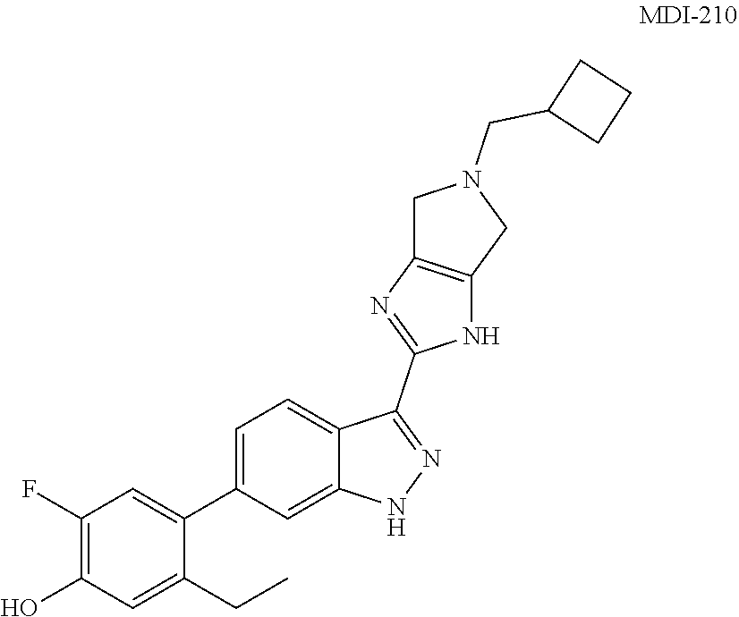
C1(CN2CC3=C(C2)NC(C2=NNC4=CC(C5=CC(F)=C(O)C=C5CC)=CC=C24)=N3)CCC1
